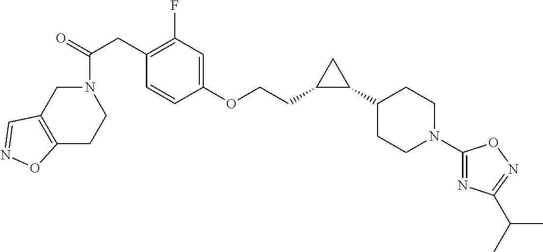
C(=O)(CC1=C(F)C=C(OCCC2C(C3CCN(C4=NC(C(C)C)=NO4)CC3)C2)C=C1)N1CC2=C(CC1)ON=C2
